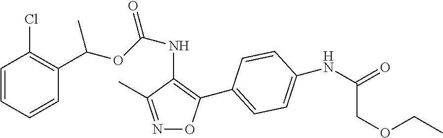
C1=CC=CC(C(OC(NC2=C(C3=CC=C(NC(=O)COCC)C=C3)ON=C2C)=O)C)=C1Cl
